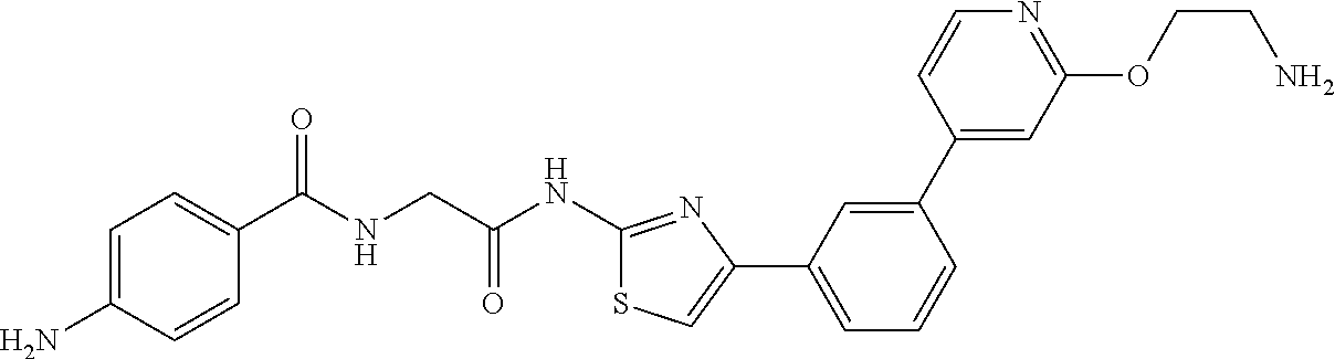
C1=C(N)C=CC(C(NCC(NC2=NC(C3=CC=CC(C4=CC(OCCN)=NC=C4)=C3)=CS2)=O)=O)=C1
